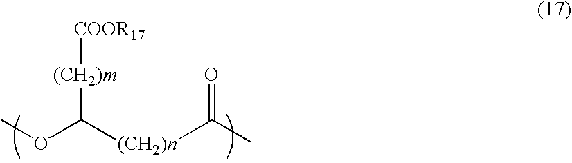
COC([(CH2)n]C(C)=O)[(CH2)m][COOR17]
